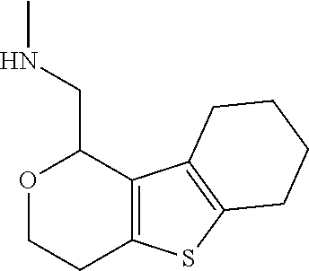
C12=C(C3=C(S1)CCCC3)C(CNC)OCC2
